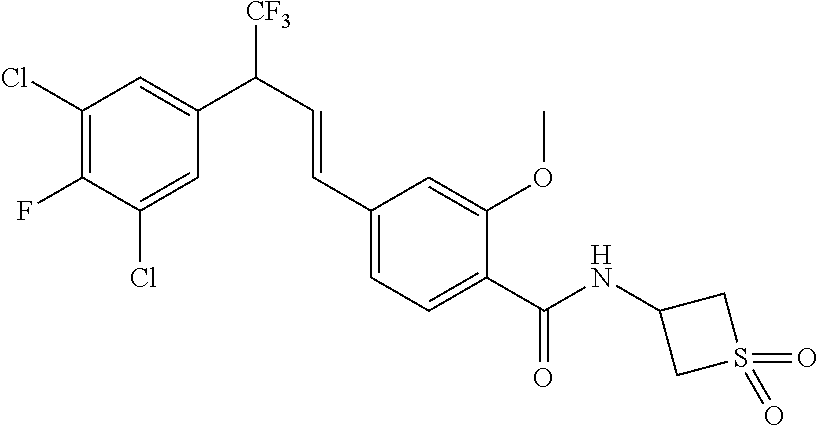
C(C1=CC=C(C=CC([CF3])C2=CC(Cl)=C(F)C(Cl)=C2)C=C1OC)(=O)NC1CS(=O)(=O)C1
